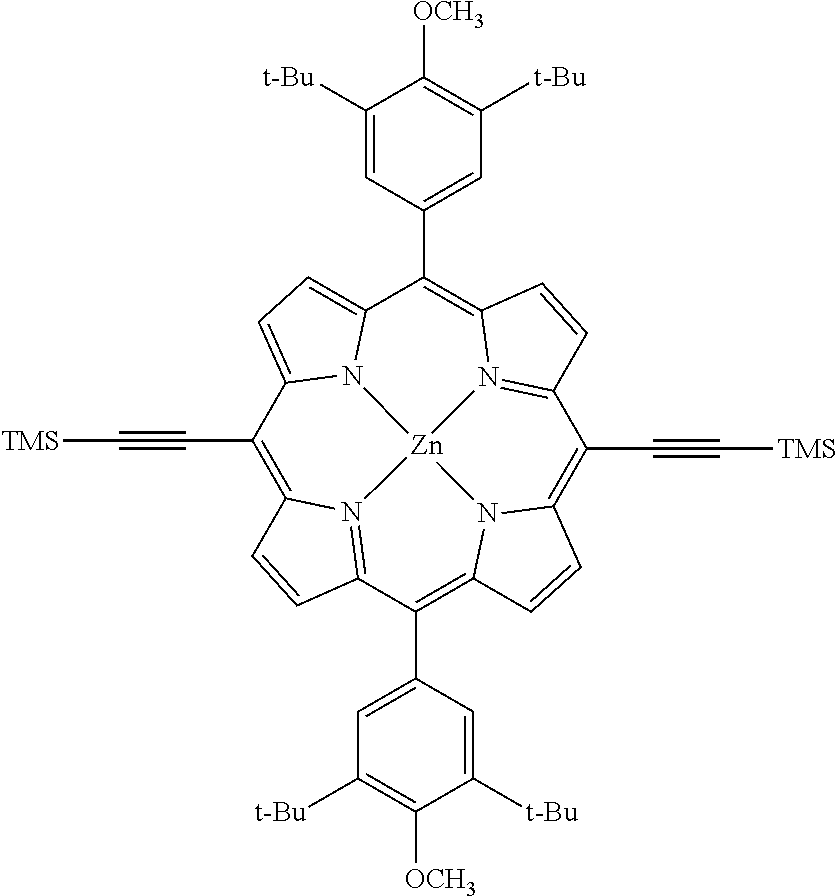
C1(C#C[TMS])=C2N3=C(C(C4=CC([t-Bu])=C([OCH3])C([t-Bu])=C4)=C4N5C(=C(C#C[TMS])C6=N7C(=C(C8=CC([t-Bu])=C([OCH3])C([t-Bu])=C8)C8=CC=C1N8[Zn]753)C=C6)C=C4)C=C2
